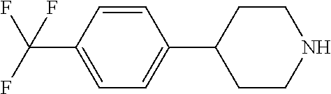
C1=C(C(F)(F)F)C=CC(C2CCNCC2)=C1
